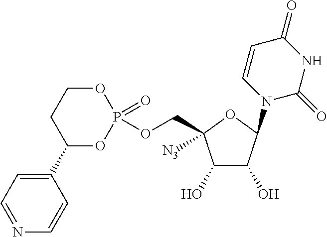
C1(O)C(O)C(N2C=CC(=O)NC2=O)OC1(COP1(=O)OCCC(C2=CC=NC=C2)O1)[N3]
